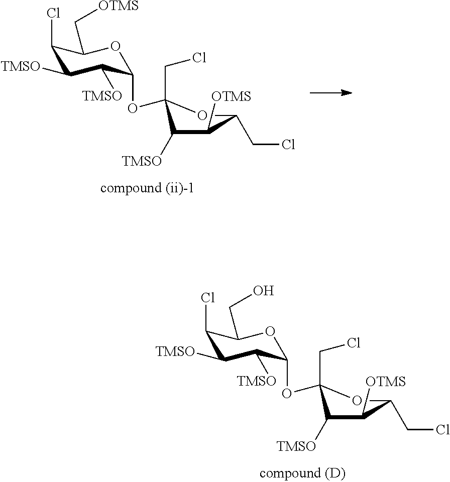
C1(Cl)C([TMSO])C([TMSO])C(OC2(CCl)C([TMSO])C([OTMS])C(CCl)O2)OC1CO.C1(Cl)C([TMSO])C([TMSO])C(OC2(CCl)C([TMSO])C([OTMS])C(CCl)O2)OC1C[OTMS]
